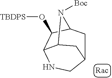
C12CC3C(O[TBDPS])C(NC1)C(C2)N3[Boc]
